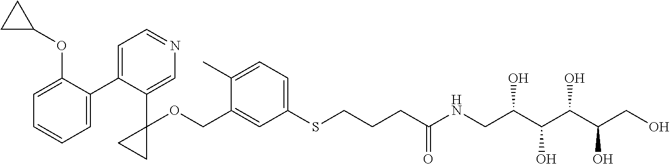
C1=C(COC2(C3=CN=CC=C3C3=CC=CC=C3OC3CC3)CC2)C(C)=CC=C1SCCCC(NCC(C(C(C(CO)O)O)O)O)=O
